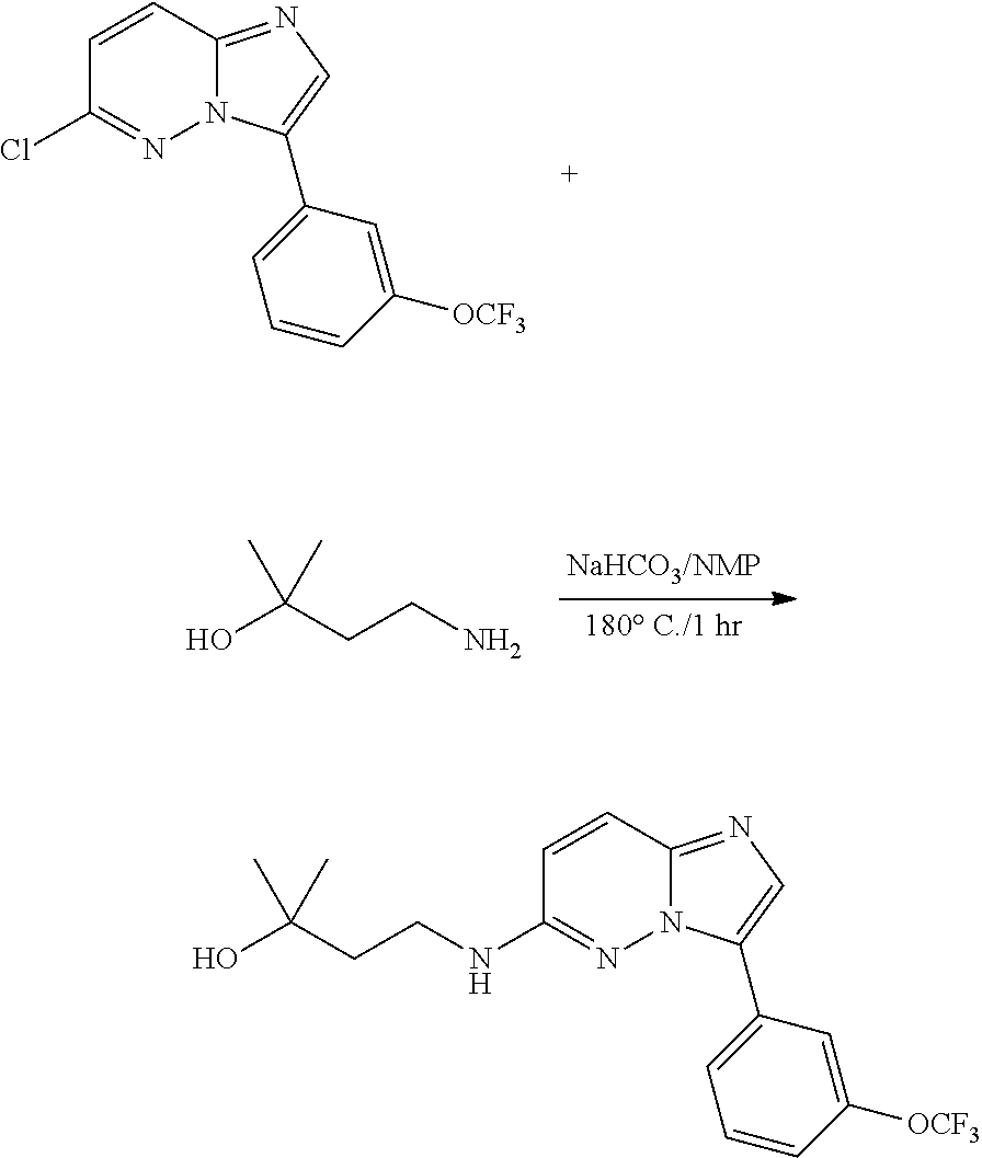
ClC1=NN2C(=NC=C2C2=CC=CC([OCF3])=C2)C=C1.N(C1=NN2C(=NC=C2C2=CC=CC([OCF3])=C2)C=C1)CCC(O)(C)C.OC(CCN)(C)C
